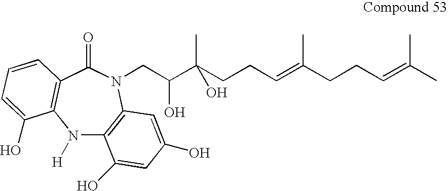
N1([H])C2=C(N(CC(C(CCC=C(CCC=C(C)C)C)(C)O)O)C(=O)C3=C1C(O)=CC=C3)C=C(O)C=C2O
